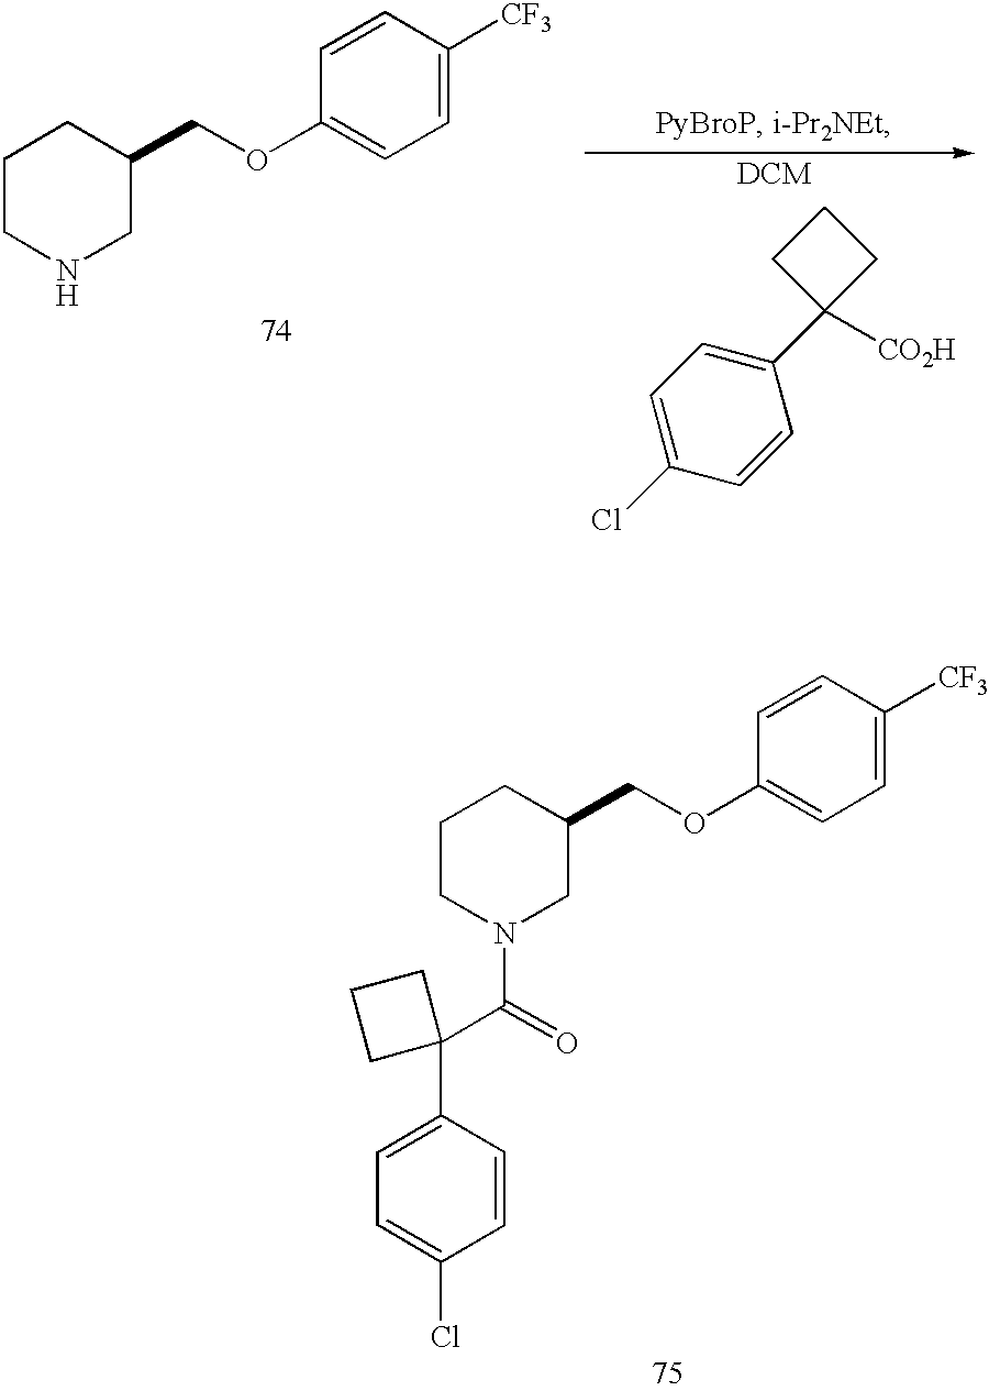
C1CNCC(COC2=CC=C([CF3])C=C2)C1.C1=CC(C2([CO2H])CCC2)=CC=C1Cl.C1CN(C(C2(C3=CC=C(Cl)C=C3)CCC2)=O)CC(COC2=CC=C([CF3])C=C2)C1
